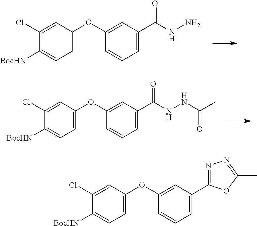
C1=C(OC2=CC(C(NN)=O)=CC=C2)C=C(Cl)C([BocHN])=C1.C1=C(OC2=CC(C(NNC(C)=O)=O)=CC=C2)C=C(Cl)C([BocHN])=C1.C1=C(OC2=CC(C3=NN=C(C)O3)=CC=C2)C=C(Cl)C([BocHN])=C1
